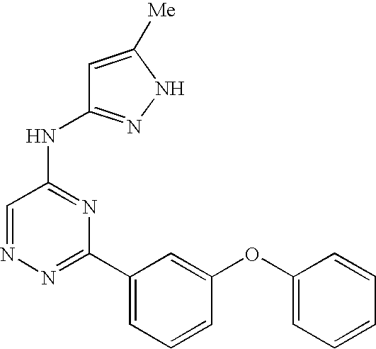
N1=C(C2=CC=CC(OC3=CC=CC=C3)=C2)N=C(NC2=NNC([Me])=C2)C=N1
